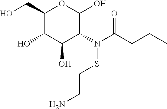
C1(CO)C(O)C(O)C(N(C(CCC)=O)SCCN)C(O)O1
